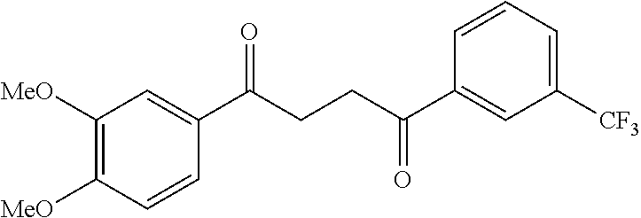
C1(C(CCC(C2=CC([CF3])=CC=C2)=O)=O)=CC([MeO])=C([MeO])C=C1
